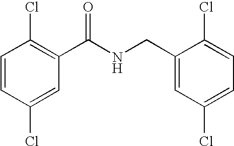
C1=CC(Cl)=CC(C(NCC2=CC(Cl)=CC=C2Cl)=O)=C1Cl
